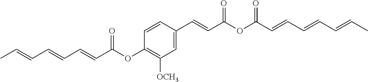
CC=CC=CC=CC(OC1=C([OCH3])C=C(C=CC(OC(C=CC=CC=CC)=O)=O)C=C1)=O
